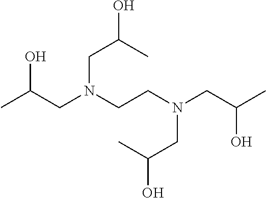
CC(CN(CCN(CC(C)O)CC(O)C)CC(O)C)O
